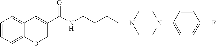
C1=CC=C2C(=C1)C=C(C(NCCCCN1CCN(C3=CC=C(F)C=C3)CC1)=O)CO2
